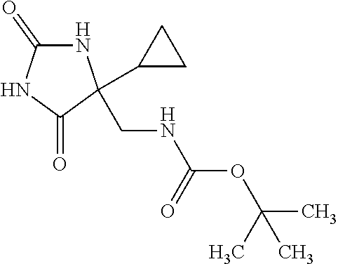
C1(=O)NC(CNC(OC(C)(C)C)=O)(C2CC2)C(=O)N1
